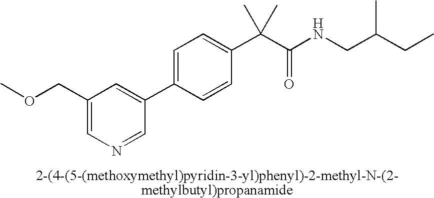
C1(COC)=CN=CC(C2=CC=C(C(C(NCC(CC)C)=O)(C)C)C=C2)=C1
